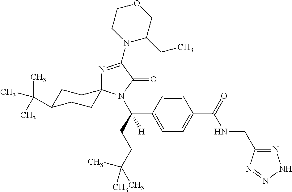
N1=C(N2C(CC)COCC2)C(=O)N(C(C2=CC=C(C(=O)NCC3=NNN=N3)C=C2)(CCC(C)(C)C)[H])C12CCC(C(C)(C)C)CC2
